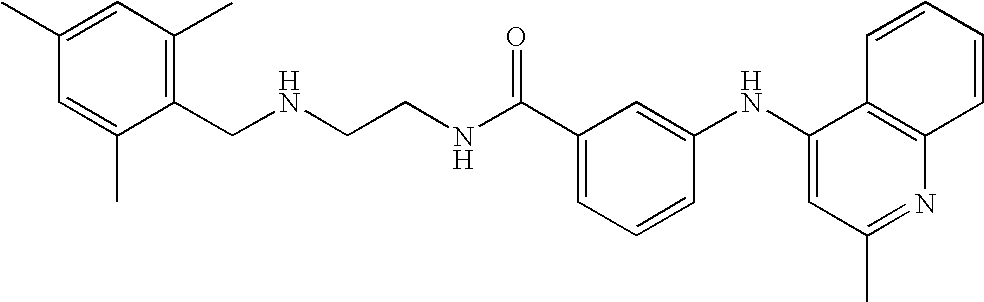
C(C1=CC=CC(NC2=CC(C)=NC3=C2C=CC=C3)=C1)(NCCNCC1=C(C)C=C(C)C=C1C)=O
